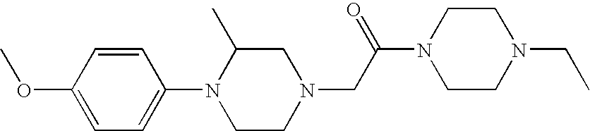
COC1=CC=C(N2CCN(CC(=O)N3CCN(CC)CC3)CC2C)C=C1
